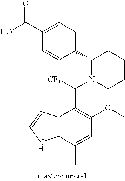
C1(C(O)=O)=CC=C(C2N(C(C3=C(OC)C=C(C)C4=C3C=CN4)[CF3])CCCC2)C=C1
